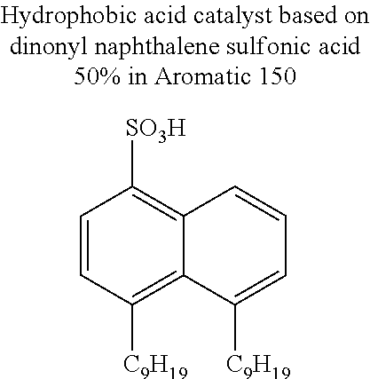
C1=CC([C9H19])=C2C(=C1[SO3H])C=CC=C2[C9H19]
